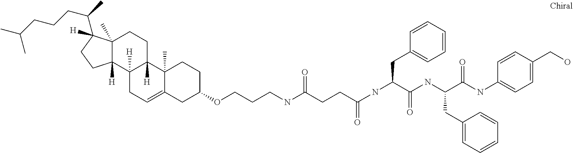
C12(C)C([H])(C3([H])C([H])(CC1)C1(C)C(=CC3)CC(OCCCNC(CCC(NC(CC3=CC=CC=C3)C(NC(C(NC3=CC=C(CO)C=C3)=O)CC3=CC=CC=C3)=O)=O)=O)CC1)CCC2(C(C)CCCC(C)C)[H]
